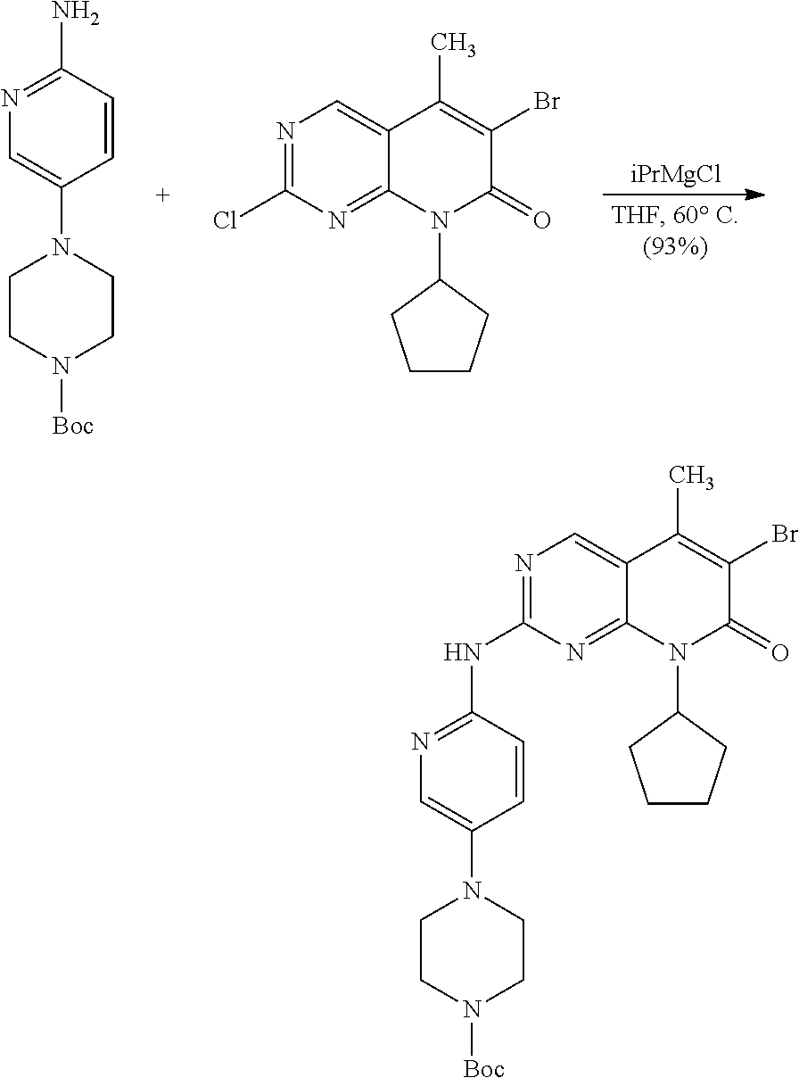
[iPrMgCl].C1=CC(N)=NC=C1N1CCN([Boc])CC1.C12=CN=C(Cl)N=C1N(C1CCCC1)C(=O)C(Br)=C2C.C12=CN=C(NC3=NC=C(N4CCN([Boc])CC4)C=C3)N=C1N(C1CCCC1)C(=O)C(Br)=C2C
